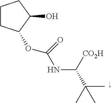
C1CC(OC(=O)NC(C(C)(C)C)[CO2H])C(O)C1
